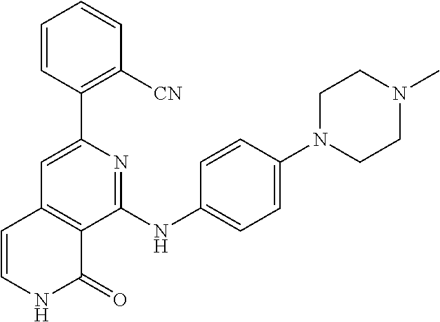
C1(C2=CC3=C(C(NC4=CC=C(N5CCN(C)CC5)C=C4)=N2)C(=O)NC=C3)=C([CN])C=CC=C1
